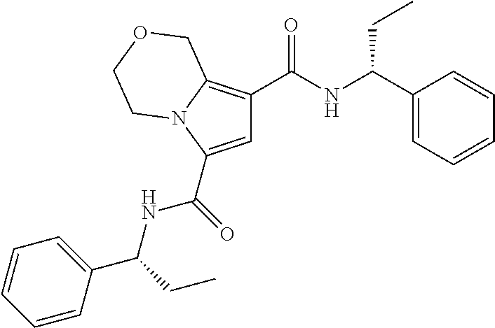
C1=C(C(=O)NC(C2=CC=CC=C2)CC)N2C(=C1C(NC(C1=CC=CC=C1)CC)=O)COCC2
